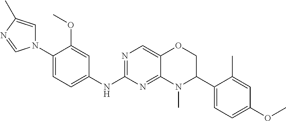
N1(C2=CC=C(NC3=NC=C4C(=N3)N(C)C(C3=CC=C(OC)C=C3C)CO4)C=C2OC)C=C(C)N=C1
